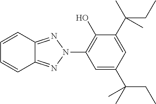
C1=CC2=NN(C3=C(O)C(C(CC)(C)C)=CC(C(CC)(C)C)=C3)N=C2C=C1
